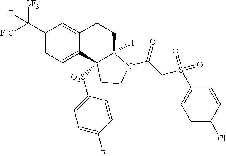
C(C1=CC=C2C(=C1)CCC1([H])C2([O2S]C2=CC=C(F)C=C2)CCN1C(=O)CS(=O)(=O)C1=CC=C(Cl)C=C1)([F3C])([CF3])F
